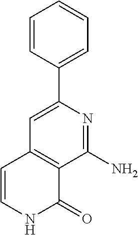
C1(C2=CC3=C(C(N)=N2)C(=O)NC=C3)=CC=CC=C1
